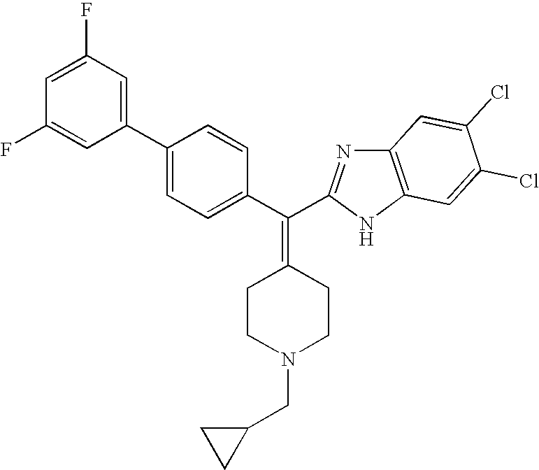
C1(C2=CC=C(C(=C3CCN(CC4CC4)CC3)C3=NC4=C(N3)C=C(Cl)C(Cl)=C4)C=C2)=CC(F)=CC(F)=C1
